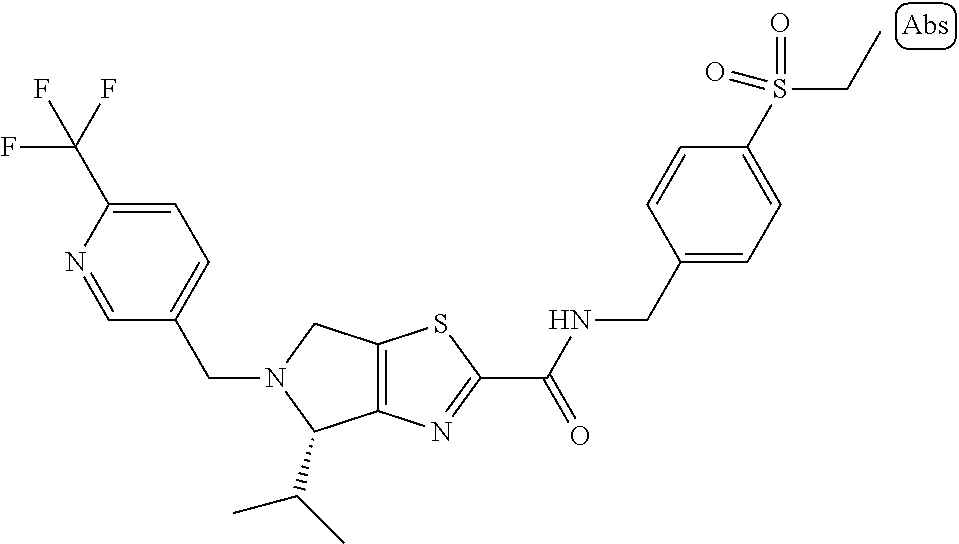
C12=C(N=C(C(NCC3=CC=C(S(CC)(=O)=O)C=C3)=O)S1)C(C(C)C)N(CC1=CC=C(C(F)(F)F)N=C1)C2
